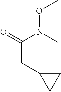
O=C(N(C)OC)CC1CC1
